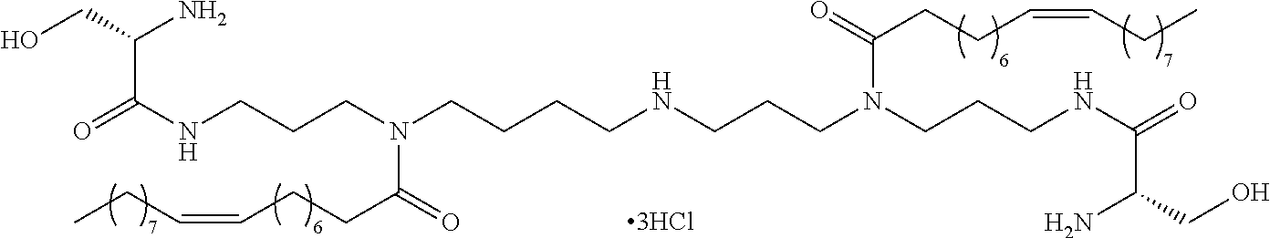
C(NCCCN(CCCCNCCCN(CCCNC(=O)C(CO)N)C(=O)CCC=CCC)C(=O)CCC=CCC)(=O)C(N)CO
